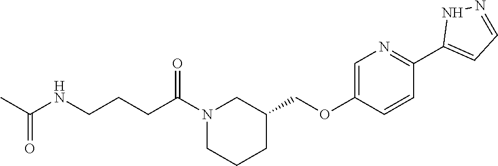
N1(C(CCCNC(C)=O)=O)CCCC(COC2=CN=C(C3=CC=NN3)C=C2)C1
